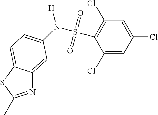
C1(Cl)=CC(Cl)=CC(Cl)=C1S(N([H])C1=CC=C2C(=C1)N=C(C)S2)(=O)=O
